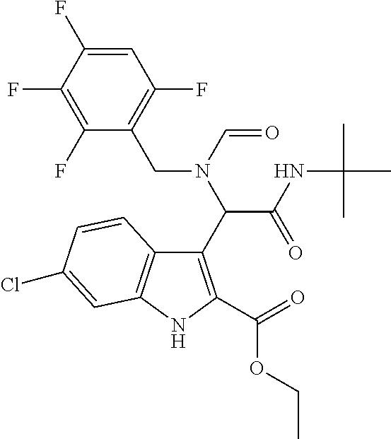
C1(C(C(=O)NC(C)(C)C)N(C=O)CC2=C(F)C=C(F)C(F)=C2F)=C(C(=O)OCC)NC2=C1C=CC(Cl)=C2
